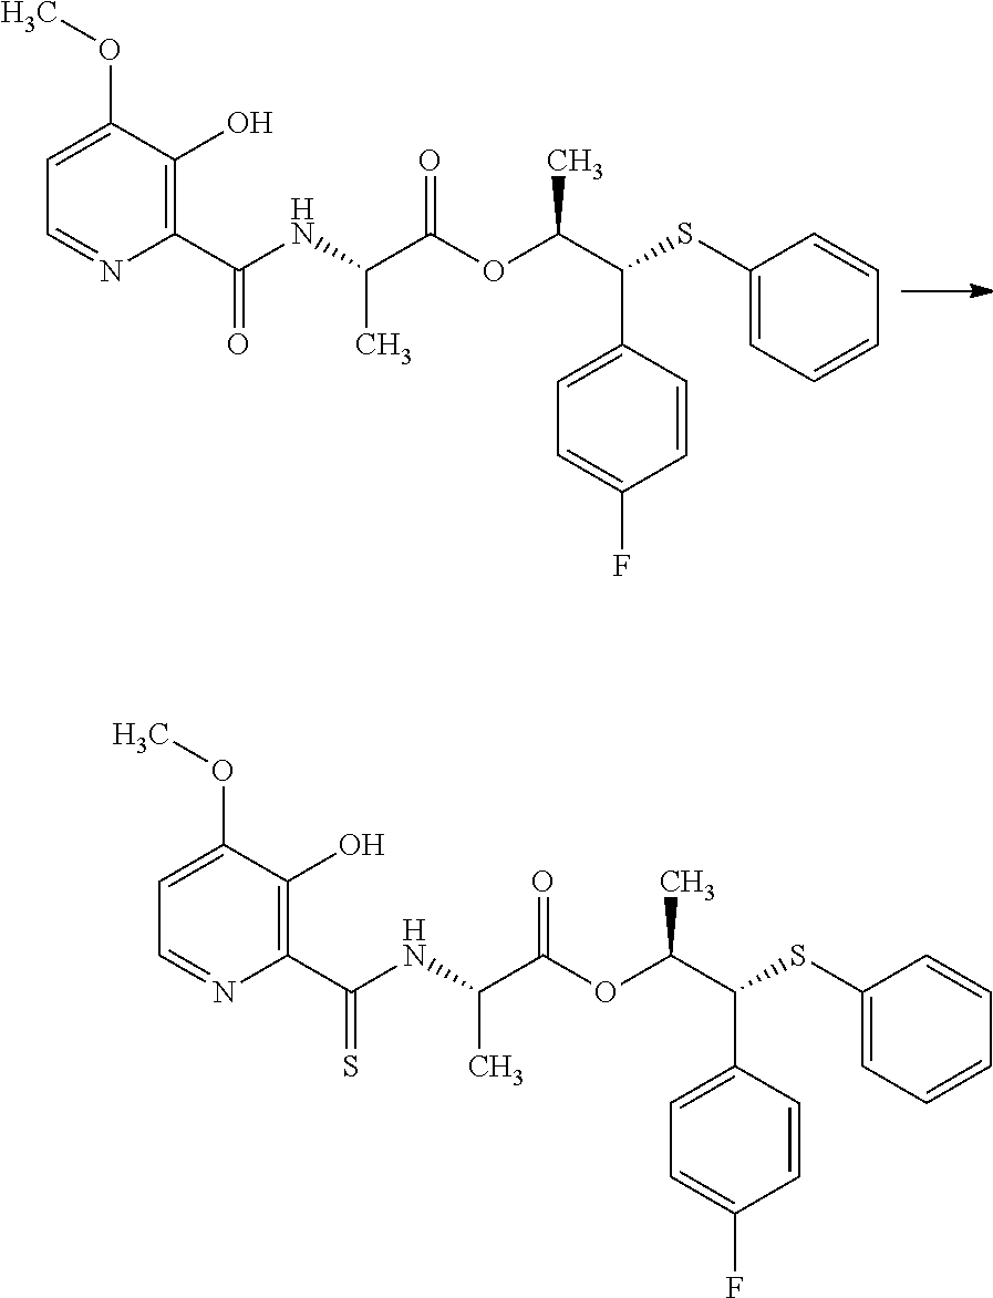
C(C)(C(SC1=CC=CC=C1)C1=CC=C(F)C=C1)OC(C(NC(C1=C(O)C(OC)=CC=N1)=S)C)=O.C(C)(C(SC1=CC=CC=C1)C1=CC=C(F)C=C1)OC(C(NC(C1=C(O)C(OC)=CC=N1)=O)C)=O
